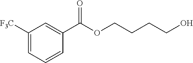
C1([F3C])=CC=CC(C(OCCCCO)=O)=C1
